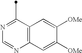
C1(C)=NC=NC2=C1C=C([OMe])C([OMe])=C2
